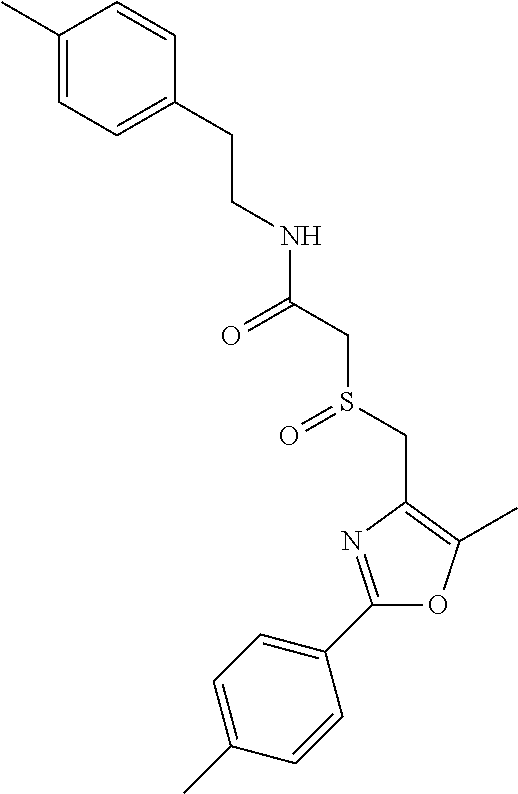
C1(C2=CC=C(C)C=C2)=NC(CS(CC(=O)NCCC2=CC=C(C)C=C2)=O)=C(C)O1
